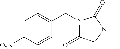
C1=C([O2N])C=CC(CN2C(=O)CN(C)C2=O)=C1
